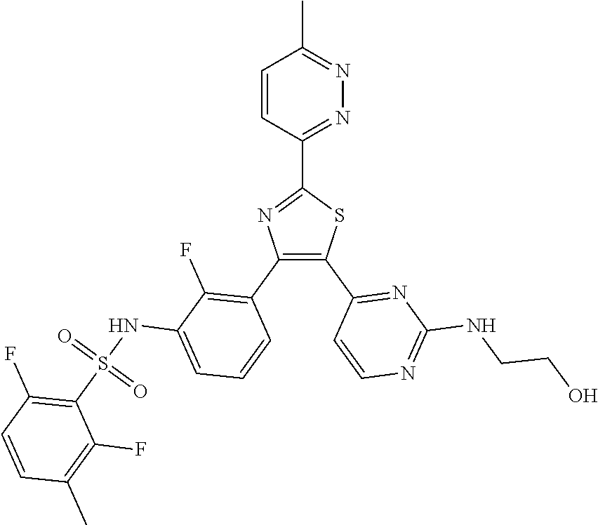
C1(C2=NN=C(C)C=C2)=NC(C2=C(F)C(NS(C3=C(F)C=CC(C)=C3F)(=O)=O)=CC=C2)=C(C2=NC(NCCO)=NC=C2)S1
